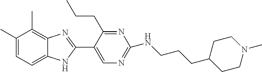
C1=C(C)C(C)=C2C(=C1)NC(C1=CN=C(NCCCC3CCN(C)CC3)N=C1CCC)=N2
